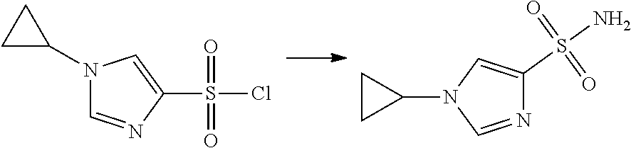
N1(C2CC2)C=NC(S(N)(=O)=O)=C1.N1(C2CC2)C=NC(S(Cl)(=O)=O)=C1
